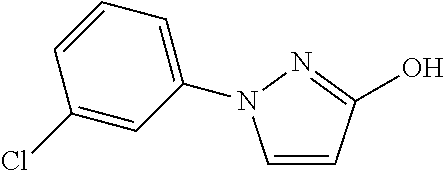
C1=CC(O)=NN1C1=CC=CC(Cl)=C1
